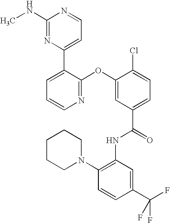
N1=C(OC2=CC(C(=O)NC3=C(N4CCCCC4)C=CC(C(F)(F)F)=C3)=CC=C2Cl)C(C2=CC=NC(NC)=N2)=CC=C1
